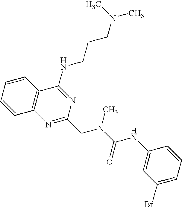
C1=CC2=C(C=C1)C(NCCCN(C)C)=NC(CN(C(=O)NC1=CC(Br)=CC=C1)C)=N2
